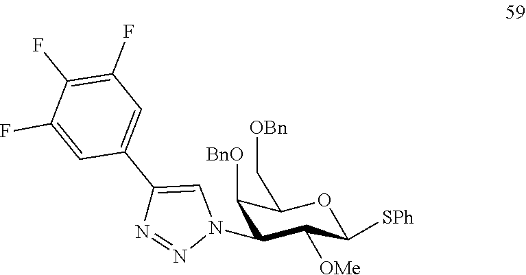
C1([BnO])C(N2C=C(C3=CC(F)=C(F)C(F)=C3)N=N2)C([OMe])C([SPh])OC1C[OBn]
